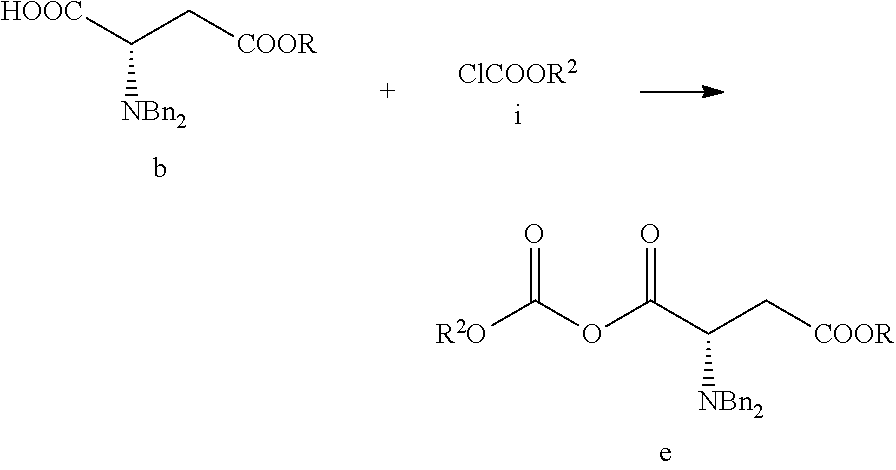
[HOOC]C(C[COOR])[NBn2].[R2O]C(OC(C(C[COOR])[NBn2])=O)=O
